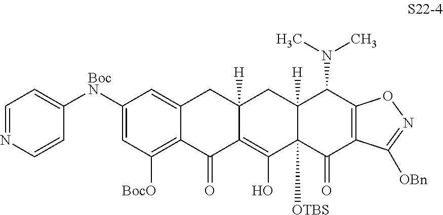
C1([BocN]C2=CC=NC=C2)=CC([BocO])=C2C(=C1)CC1([H])C(=C(O)C3([OTBS])C([H])(C1)C(N(C)C)C1=C(C3=O)C([OBn])=NO1)C2=O
